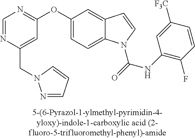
C1=NC(CN2N=CC=C2)=CC(OC2=CC=C3C(=C2)C=CN3C(=O)NC2=C(F)C=CC([F3C])=C2)=N1
